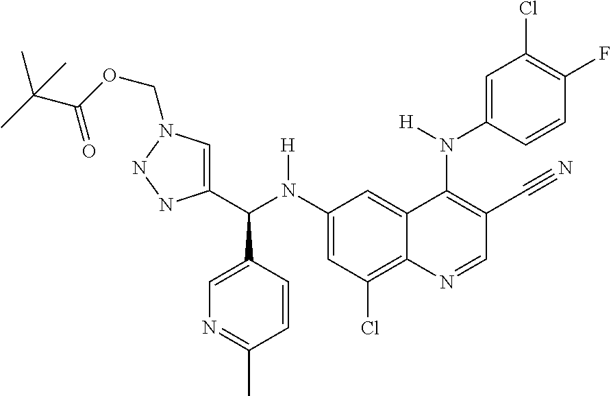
C1(N(C(C2=CN(COC(=O)C(C)(C)C)NN2)C2=CN=C(C)C=C2)[H])=CC(Cl)=C2C(=C1)C(N(C1=CC(Cl)=C(F)C=C1)[H])=C(C#N)C=N2
